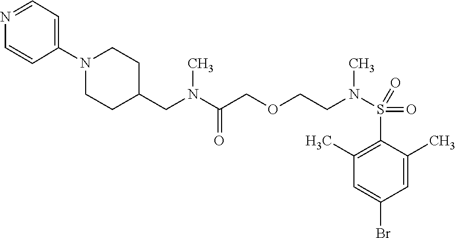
C1=C(C)C(S(=O)(=O)N(CCOCC(=O)N(C)CC2CCN(C3=CC=NC=C3)CC2)C)=C(C)C=C1Br
